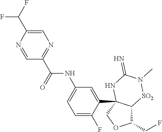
C1(CF)C2C(C3=CC(NC(C4=NC=C(C(F)F)N=C4)=O)=CC=C3F)(CO1)NC(=N)N(C)[SO2]2
